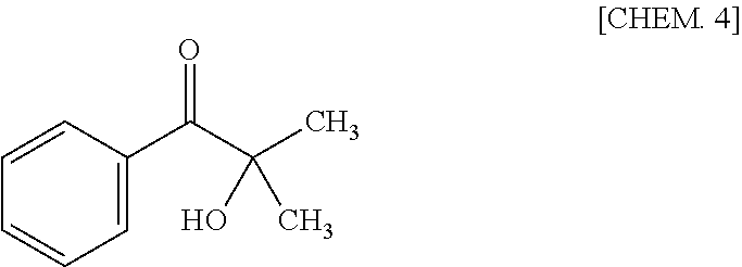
C1=C(C(=O)C(C)(C)O)C=CC=C1
